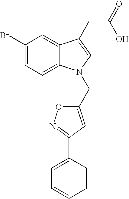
C1(Br)=CC=C2C(=C1)C(CC(=O)O)=CN2CC1=CC(C2=CC=CC=C2)=NO1
